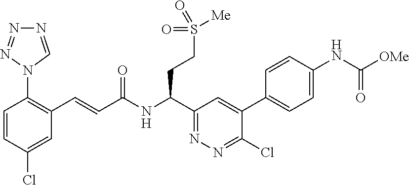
C1=C(Cl)C=CC(N2C=NN=N2)=C1C=CC(NC(C1=NN=C(Cl)C(C2=CC=C(NC([OMe])=O)C=C2)=C1)CCS(=O)([Me])=O)=O
